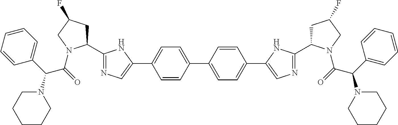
C1=CC(C2=CC=C(C3=CN=C(C4CC(F)CN4C(C(N4CCCCC4)C4=CC=CC=C4)=O)N3)C=C2)=CC=C1C1=CN=C(C2CC(F)CN2C(C(C2=CC=CC=C2)N2CCCCC2)=O)N1
